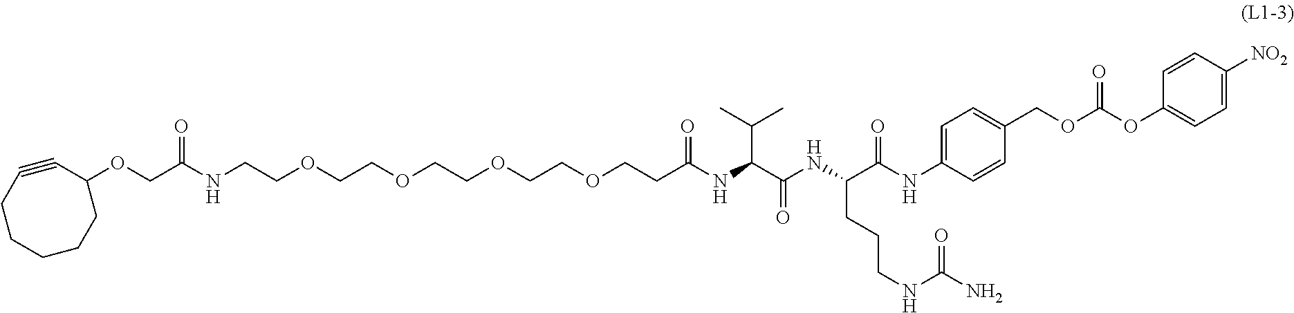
O(CC(NCCOCCOCCOCCOCCC(NC(C(NC(C(NC1=CC=C(COC(OC2=CC=C([NO2])C=C2)=O)C=C1)=O)CCCNC(N)=O)=O)C(C)C)=O)=O)C1CCCCCC#C1
